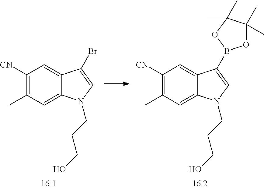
C1([CN])=C(C)C=C2C(=C1)C(Br)=CN2CCCO.C1([CN])=C(C)C=C2C(=C1)C(B1OC(C)(C)C(C)(C)O1)=CN2CCCO
